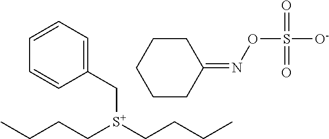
C([S+](CCCC)CCCC)C1=CC=CC=C1.C1CC(=NOS([O-])(=O)=O)CCC1
